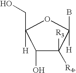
C1([R3])([R4])C(O)C([H])(CO)OC1(B)[H]
